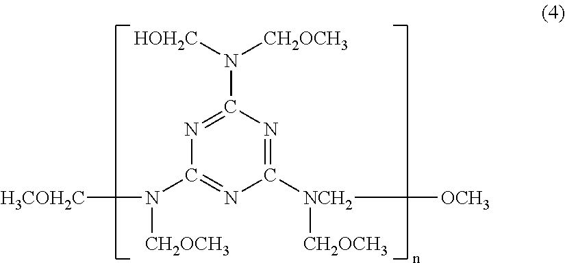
N1=C(N([HOH2C])[CH2OCH3])N=C([NCH2]([CH2OCH3])[OCH3])N=C1N([CH2OCH3])[H3COH2C]
